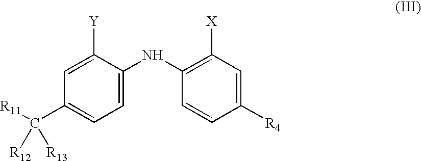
[R11]C(C1=CC=C(NC2=C([X])C=C([R4])C=C2)C([Y])=C1)([R12])[R13]
